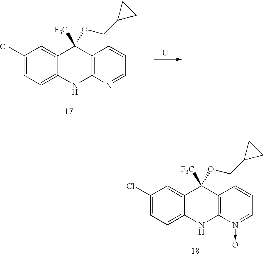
C1(Cl)=CC=C2C(=C1)C([F3C])(OCC1CC1)C1=C(N2)N=CC=C1.[U].C1(Cl)=CC=C2C(=C1)C([F3C])(OCC1CC1)C1=C(N2)N(->O)=CC=C1
